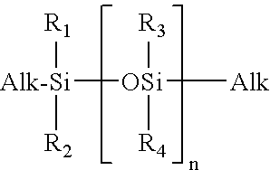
[OSi]([R3])([R4])([Alk])[Alk-Si]([R1])[R2]
